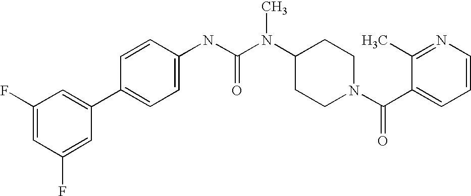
C1(F)=CC(F)=CC(C2=CC=C(NC(N(C3CCN(C(C4=CC=CN=C4C)=O)CC3)C)=O)C=C2)=C1
